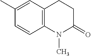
C12=C(N(C)C(=O)CC1)C=CC(C)=C2
